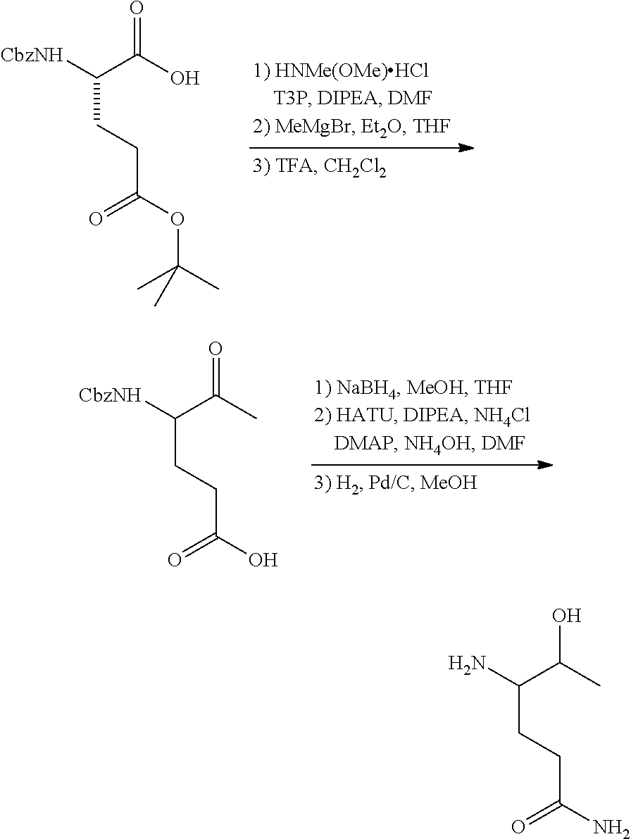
[CbzNH]C(C(O)=O)CCC(OC(C)(C)C)=O.[CbzNH]C(C(C)=O)CCC(O)=O.NC(C(C)O)CCC(N)=O
